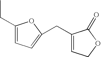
C1(CC)=CC=C(CC2=CCOC2=O)O1
